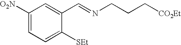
C1([O2N])=CC=C([SEt])C(C=NCCC[CO2Et])=C1
